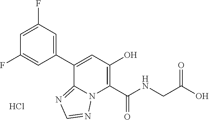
C1(C2=CC(O)=C(C(NCC(O)=O)=O)N3C2=NC=N3)=CC(F)=CC(F)=C1.Cl
